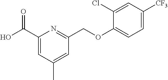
C1(C(O)=O)=CC(C)=CC(COC2=CC=C([CF3])C=C2Cl)=N1
